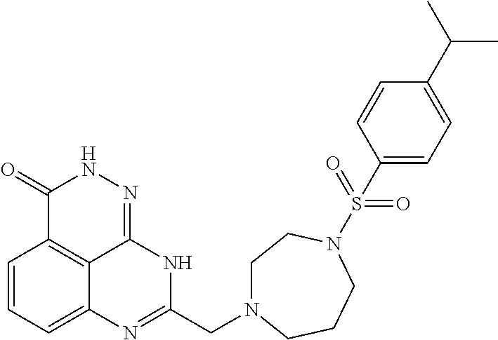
C1=CC=C2C3=C1C(=O)NN=C3NC(CN1CCN(S(=O)(=O)C3=CC=C(C(C)C)C=C3)CCC1)=N2
